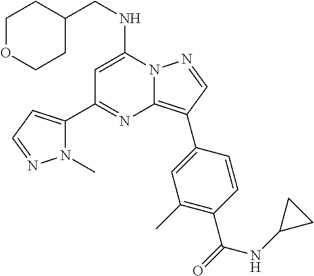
N12C(=C(C3=CC(C)=C(C(=O)NC4CC4)C=C3)C=N1)N=C(C1=CC=NN1C)C=C2NCC1CCOCC1
